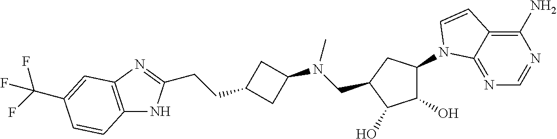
C12=C(N=C(CCC3CC(N(CC4CC(N5C6=NC=NC(N)=C6C=C5)C(O)C4O)C)C3)N1)C=C(C(F)(F)F)C=C2
